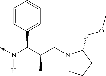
N([H])(C(C1=CC=CC=C1)C(CN1CCCC1COC)C)->C
